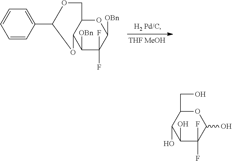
C1([OBn])C(F)(F)C([OBn])OC2C1OC(C1=CC=CC=C1)OC2.C1(O)C(F)(F)C(O)OC(CO)C1O
